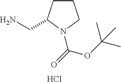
C1CC(CN)N(C(OC(C)(C)C)=O)C1.Cl
